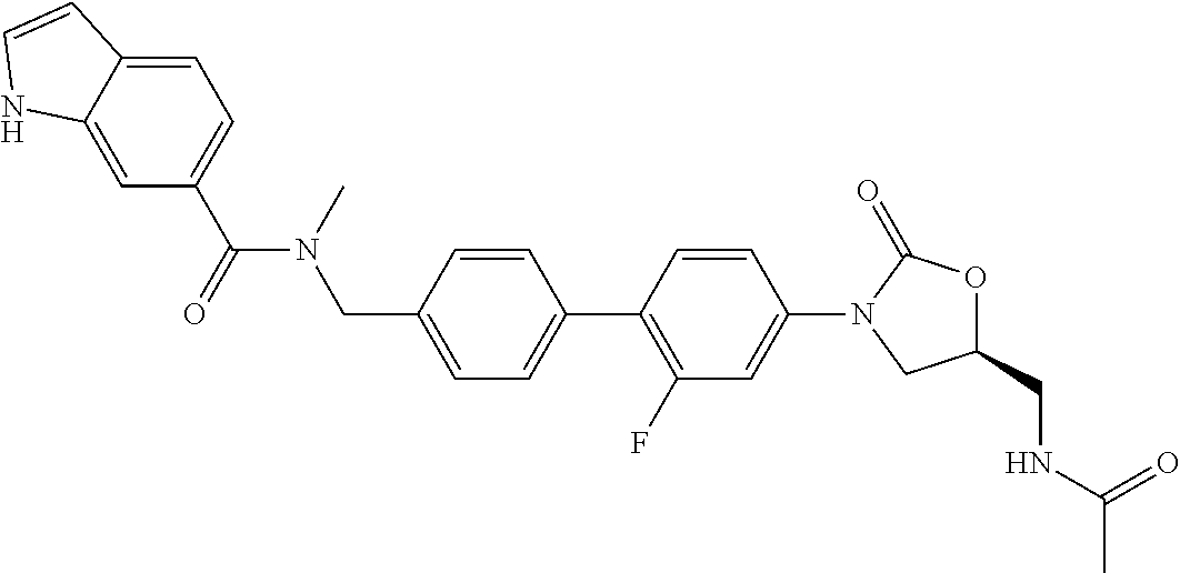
C1(CN(C(=O)C2=CC=C3C(=C2)NC=C3)C)=CC=C(C2=C(F)C=C(N3C(=O)OC(CNC(C)=O)C3)C=C2)C=C1
